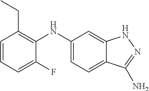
C1=CC=C(F)C(NC2=CC=C3C(=C2)NN=C3N)=C1CC
